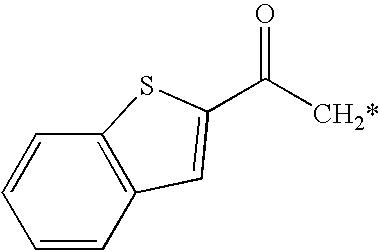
C1=CC2=C(C=C1)SC(C([CH2*])=O)=C2
